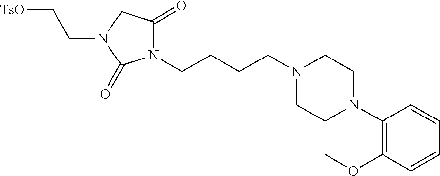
N1(CCCCN2CCN(C3=C(OC)C=CC=C3)CC2)C(=O)CN(CC[TsO])C1=O
